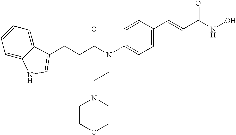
N(C1=CC=C(C=CC(NO)=O)C=C1)(C(CCC1=CNC2=CC=CC=C21)=O)CCN1CCOCC1
